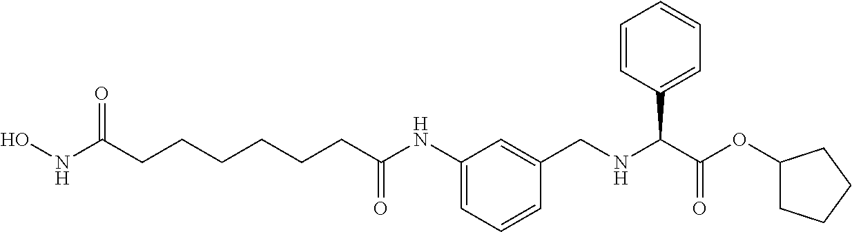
C1=C(NC(CCCCCCC(NO)=O)=O)C=C(CNC(C(OC2CCCC2)=O)C2=CC=CC=C2)C=C1
